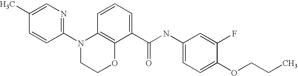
C1(N2CCOC3=C2C=CC=C3C(NC2=CC=C(OCCC)C(F)=C2)=O)=NC=C(C)C=C1
